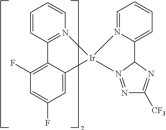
C1=CC=CN2=C1C1=C(F)C=C(F)C=C1[Ir]21N2=CC=CC=C2C2N1=NC([CF3])=N2
